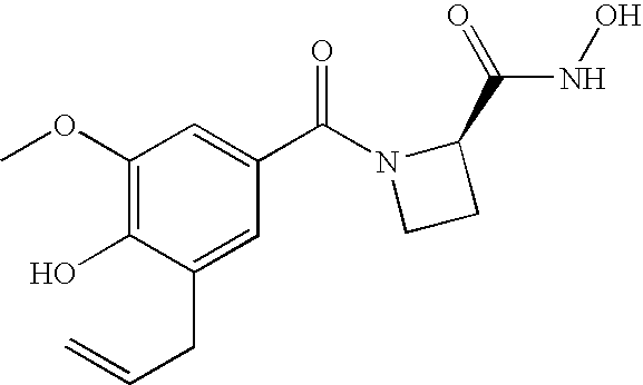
C1(OC)=C(O)C(CC=C)=CC(C(N2CCC2C(NO)=O)=O)=C1
